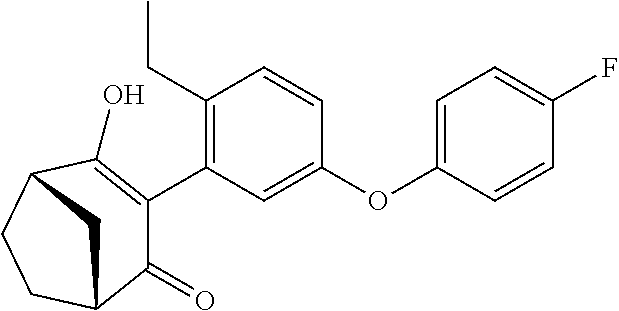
C1(=O)C(C2=C(CC)C=CC(OC3=CC=C(F)C=C3)=C2)=C(O)C2CCC1C2
